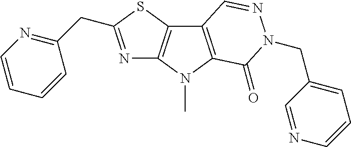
N1=C(CC2=NC=CC=C2)SC2=C1N(C)C1=C2C=NN(CC2=CC=CN=C2)C1=O
